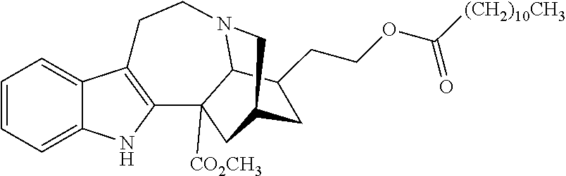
C1=CC=C2C(=C1)C1=C(N2)C2([CO2CH3])C3N(CC1)CC(C2)CC3CCOC([(CH2)10CH3])=O
